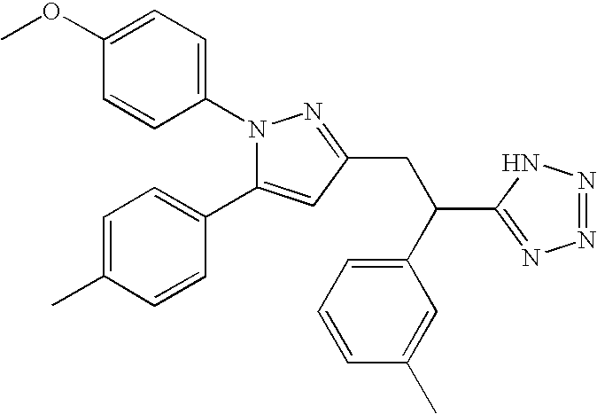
C1=C(OC)C=CC(N2C(C3=CC=C(C)C=C3)=CC(CC(C3=CC=CC(C)=C3)C3=NN=NN3)=N2)=C1
